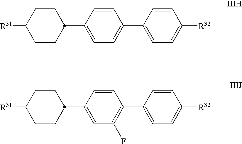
[R31]C1CCC(C2=CC=C(C3=CC=C([R32])C=C3)C=C2)CC1.[R31]C1CCC(C2=CC(F)=C(C3=CC=C([R32])C=C3)C=C2)CC1
